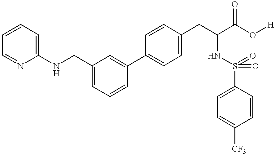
C1(NCC2=CC=CC(C3=CC=C(CC(C(O[H])=O)NS(=O)(=O)C4=CC=C([CF3])C=C4)C=C3)=C2)=CC=CC=N1
